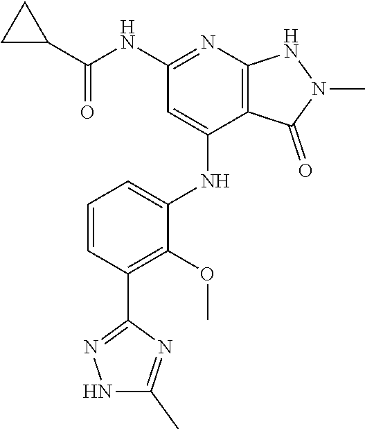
N(C1=NC2=C(C(NC3=CC=CC(C4=NNC(C)=N4)=C3OC)=C1)C(=O)N(C)N2)C(C1CC1)=O
